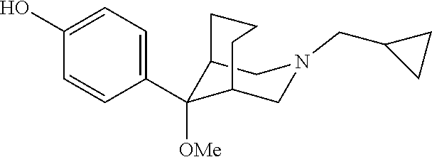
C1=C(O)C=CC(C2([OMe])C3CN(CC4CC4)CC2CCC3)=C1
